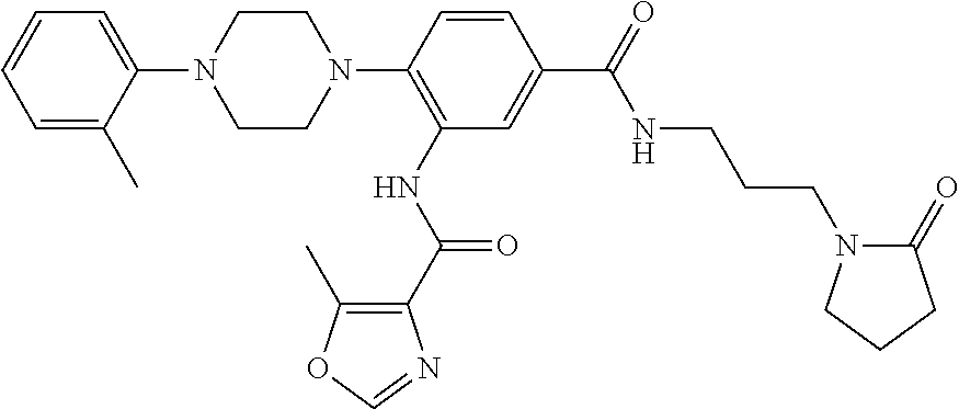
C1=CC=C(C)C(N2CCN(C3=C(NC(=O)C4=C(C)OC=N4)C=C(C(NCCCN4C(=O)CCC4)=O)C=C3)CC2)=C1
